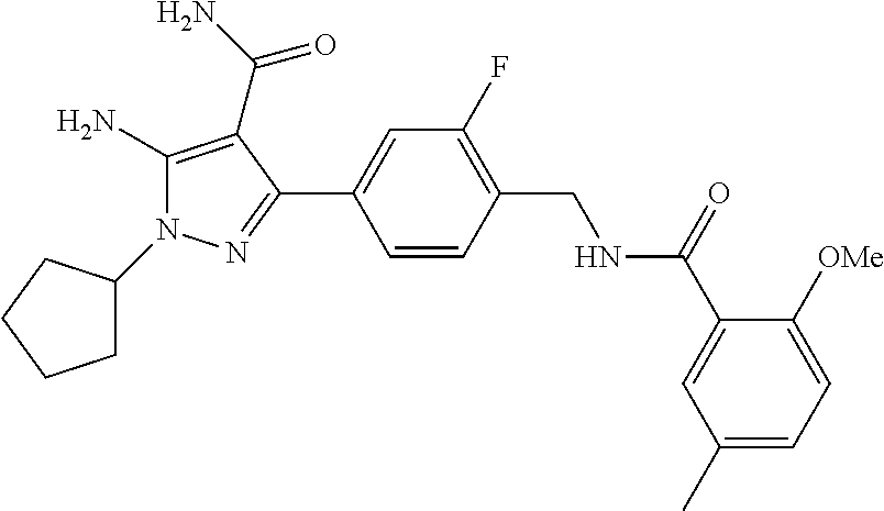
C1(N2C(N)=C(C(N)=O)C(C3=CC(F)=C(CNC(C4=CC(C)=CC=C4[OMe])=O)C=C3)=N2)CCCC1
